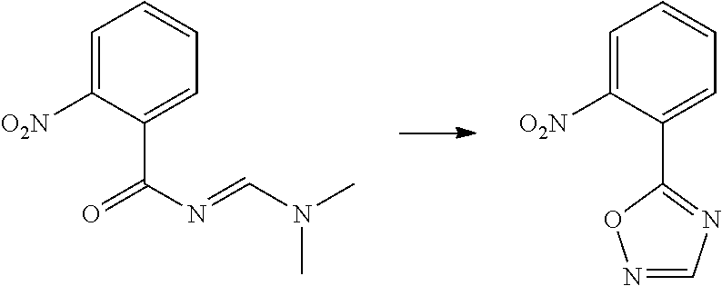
C1=C([O2N])C(C2=NC=NO2)=CC=C1.C1=C([O2N])C(C(=O)N=CN(C)C)=CC=C1
